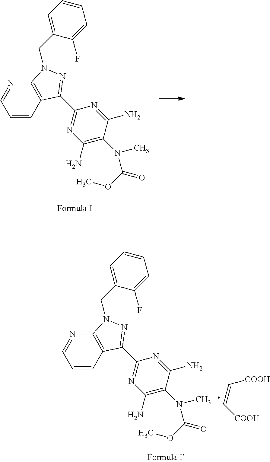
C1=CC2=C(N=C1)N(CC1=CC=CC=C1F)N=C2C1=NC(N)=C(N(C)C(OC)=O)C(N)=N1.C1=CC2=C(N=C1)N(CC1=CC=CC=C1F)N=C2C1=NC(N)=C(N(C)C(OC)=O)C(N)=N1.C(=C[COOH])[COOH]
